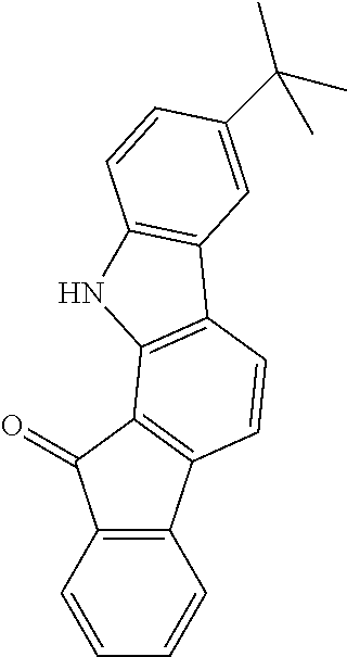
C12=C(C=CC=C1)C(=O)C1=C2C=CC2=C1NC1=C2C=C(C(C)(C)C)C=C1
